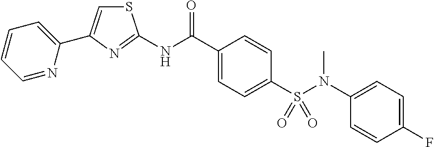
S1C=C(C2=CC=CC=N2)N=C1NC(C1=CC=C(S(N(C2=CC=C(F)C=C2)C)(=O)=O)C=C1)=O
